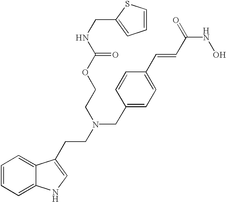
C12=CC=CC=C1NC=C2CCN(CC1=CC=C(C=CC(NO)=O)C=C1)CCOC(NCC1=CC=CS1)=O
